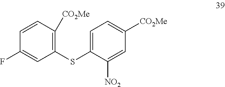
C1=C(SC2=C([CO2Me])C=CC(F)=C2)C([NO2])=CC([CO2Me])=C1
